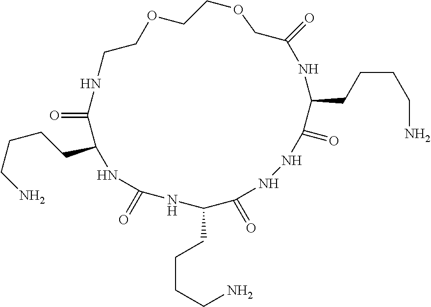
O=C1C(CCCCN)NC(=O)NC(CCCCN)C(=O)NNC(=O)C(CCCCN)NC(=O)COCCOCCN1
